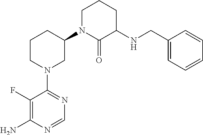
C1(F)=C(N)N=CN=C1N1CC(N2C(=O)C(NCC3=CC=CC=C3)CCC2)CCC1
